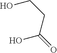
C(C(O)=O)CO
